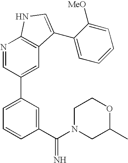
N1=CC(C2=CC=CC(C(N3CC(C)OCC3)=N)=C2)=CC2=C1NC=C2C1=CC=CC=C1[MeO]
